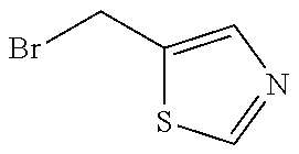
BrCC1=CN=CS1
